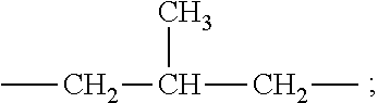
CCC(CC)C
